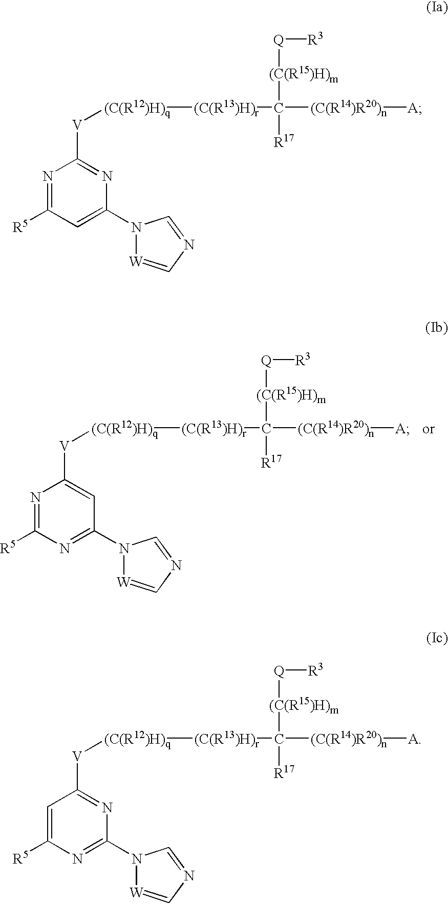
N1=C([R5])N=C(N2[W]=CN=C2)C=C1[V][(C(R12)H)q][(C(R13)H)r]C([(C(R14)R20)n][A])([R17])[(C(R15)H)m][Q][R3].N1=C([R5])C=C(N2[W]=CN=C2)N=C1[V][(C(R12)H)q][(C(R13)H)r]C([(C(R14)R20)n][A])([R17])[(C(R15)H)m][Q][R3].C1=C([R5])N=C(N2[W]=CN=C2)N=C1[V][(C(R12)H)q][(C(R13)H)r]C([(C(R14)R20)n][A])([R17])[(C(R15)H)m][Q][R3]
